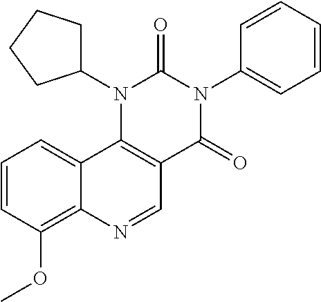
C1=CC(OC)=C2C(=C1)C1=C(C=N2)C(=O)N(C2=CC=CC=C2)C(=O)N1C1CCCC1
